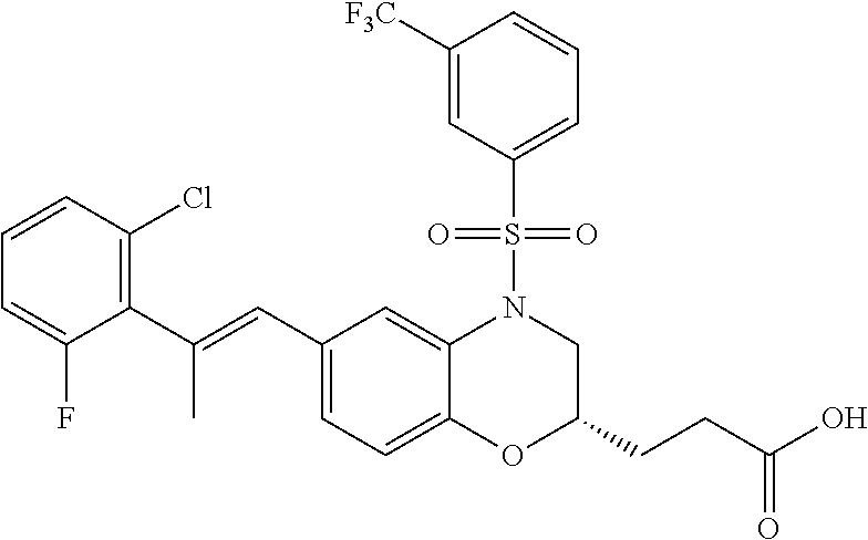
C1(C=C(C)C2=C(Cl)C=CC=C2F)=CC=C2C(=C1)N(S(=O)(C1=CC=CC([F3C])=C1)=O)CC(CCC(=O)O)O2
